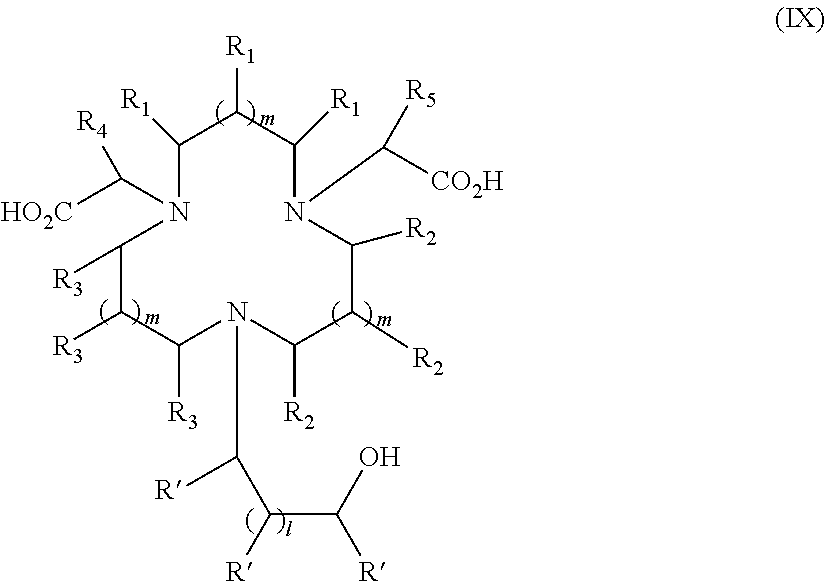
C1([R3])N(C([HO2C])[R4])C([R1])C([R1])C([R1])N(C([CO2H])[R5])C([R2])C([R2])C([R2])N(C([R])C(C([R])O)[R])C([R3])C1[R3]
